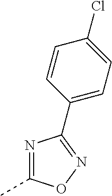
N1=C(C)ON=C1C1=CC=C(Cl)C=C1
